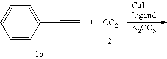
C1=CC(C#C)=CC=C1.[CO2].[K2CO3]
